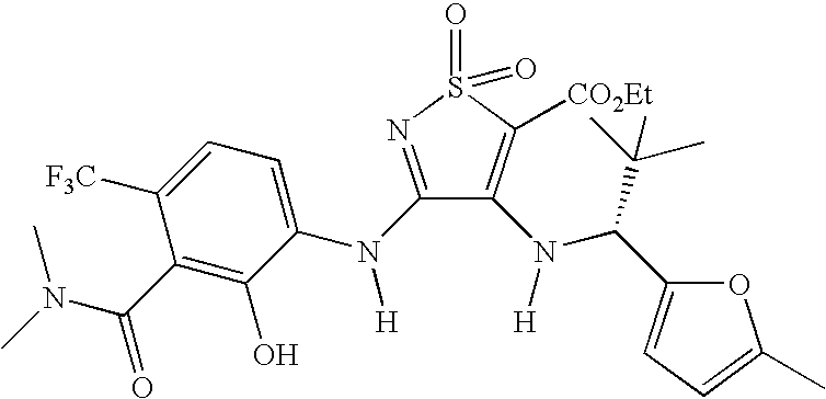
N(C(C1=C(O)C(N(C2=NS(=O)(=O)C([CO2Et])=C2N([H])C(C(C)(C)C)C2=CC=C(C)O2)[H])=CC=C1[F3C])=O)(C)C
